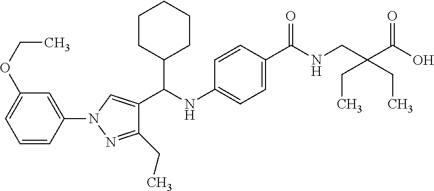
C1=C(N2N=C(CC)C(C(NC3=CC=C(C(NCC(C(O)=O)(CC)CC)=O)C=C3)C3CCCCC3)=C2)C=CC=C1OCC
